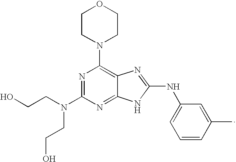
OCCN(C1=NC(N2CCOCC2)=C2C(=N1)NC(NC1=CC=CC(C)=C1)=N2)CCO
